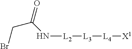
[L2]([L3][L4][X1])NC(CBr)=O
